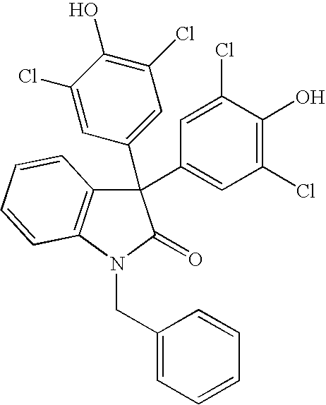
C1=C(Cl)C(O)=C(Cl)C=C1C1(C2=CC(Cl)=C(O)C(Cl)=C2)C2=C(N(CC3=CC=CC=C3)C1=O)C=CC=C2
